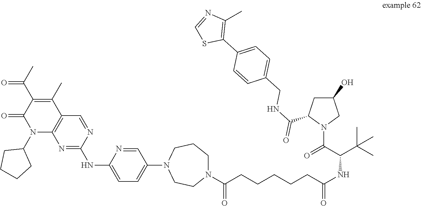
C1(C(C)=O)=C(C)C2=C(N(C3CCCC3)C1=O)N=C(NC1=CC=C(N3CCN(C(CCCCCC(NC(C(C)(C)C)C(=O)N4CC(O)CC4C(NCC4=CC=C(C5=C(C)N=CS5)C=C4)=O)=O)=O)CCC3)C=N1)N=C2
